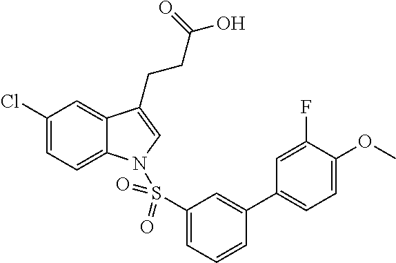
C1(Cl)=CC=C2C(=C1)C(CCC(O)=O)=CN2S(C1=CC=CC(C2=CC=C(OC)C(F)=C2)=C1)(=O)=O
